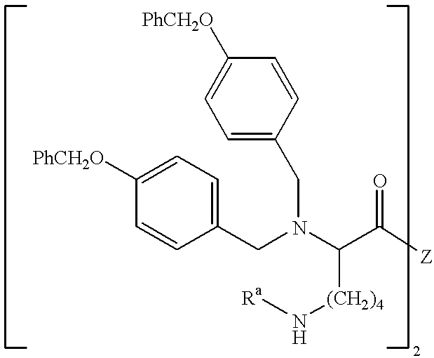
C1=C(CN(C(C(=O)[Z])[(CH2)4]N[Ra])CC2=CC=C([PhCH2O])C=C2)C=CC([PhCH2O])=C1
